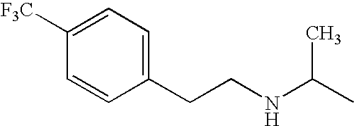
C1=CC(CCNC(C)C)=CC=C1[F3C]
